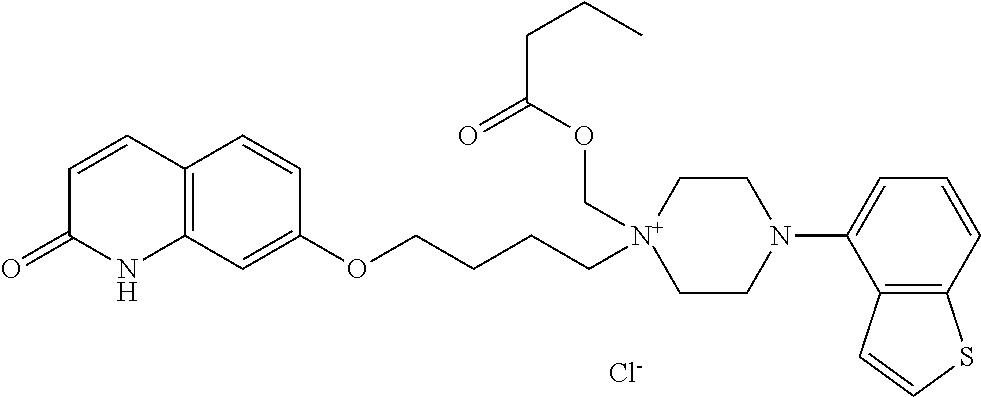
C12=C(C=C(OCCCC[N+]3(COC(CCC)=O)CCN(C4=CC=CC5=C4C=CS5)CC3)C=C1)NC(=O)C=C2.[Cl-]
